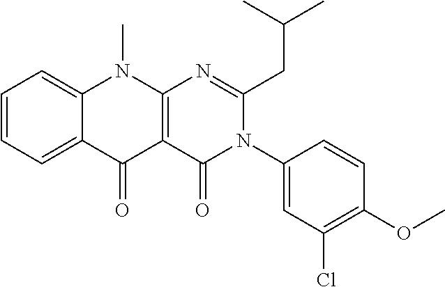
C1=CC=C2C(=C1)N(C)C1=C(C2=O)C(=O)N(C2=CC(Cl)=C(OC)C=C2)C(CC(C)C)=N1
